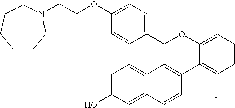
C1(C2=CC=C(OCCN3CCCCCC3)C=C2)C2=C(C3=C(F)C=CC=C3O1)C=CC1=CC(O)=CC=C21
